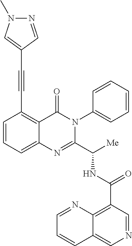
N(C(C1=NC2=CC=CC(C#CC3=CN(C)N=C3)=C2C(=O)N1C1=CC=CC=C1)[Me])C(C1=C2C(=CN=C1)C=CC=N2)=O
